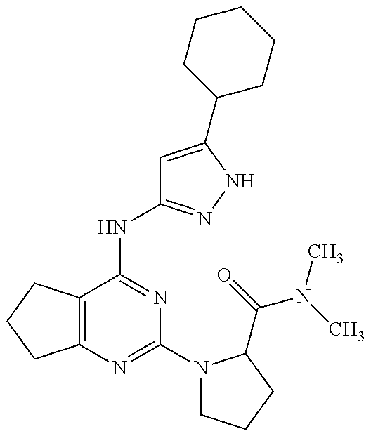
C12=C(CCC1)C(NC1=NNC(C3CCCCC3)=C1)=NC(N1CCCC1C(=O)N(C)C)=N2
